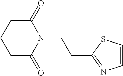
C(N1C(=O)CCCC1=O)CC1=NC=CS1
